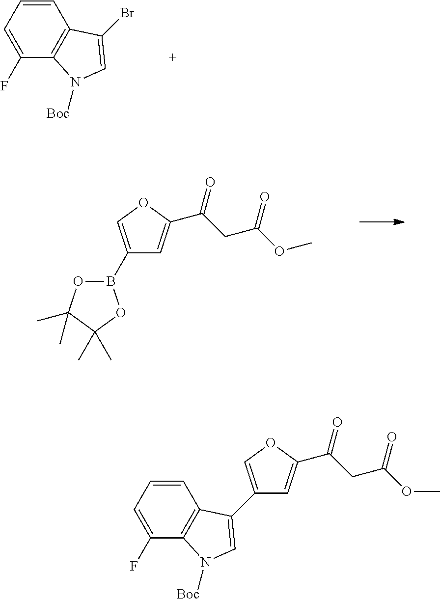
C1=CC=C(F)C2=C1C(Br)=CN2[Boc].B1(C2=COC(C(CC(OC)=O)=O)=C2)OC(C)(C)C(C)(C)O1.C1=CC=C(F)C2=C1C(C1=COC(C(CC(OC)=O)=O)=C1)=CN2[Boc]
